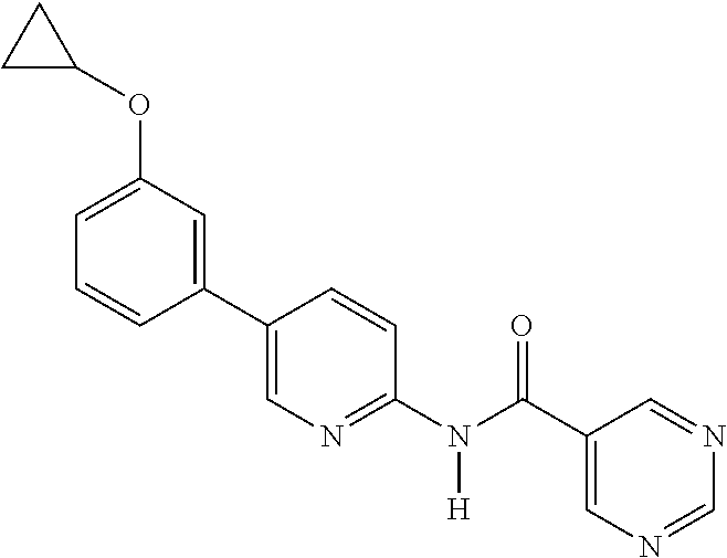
C1(C2=CN=C(N(C(C3=CN=CN=C3)=O)[H])C=C2)=CC(OC2CC2)=CC=C1
